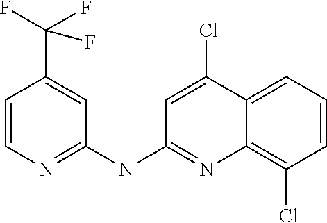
C1=CN=C(NC2=NC3=C(Cl)C=CC=C3C(Cl)=C2)C=C1C(F)(F)F
